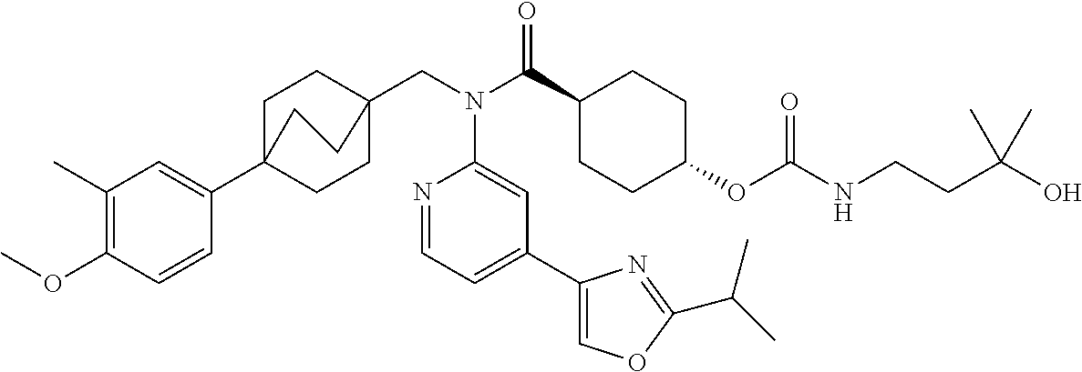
C1(C)=C(OC)C=CC(C23CCC(CN(C(C4CCC(OC(NCCC(O)(C)C)=O)CC4)=O)C4=CC(C5=COC(C(C)C)=N5)=CC=N4)(CC2)CC3)=C1
